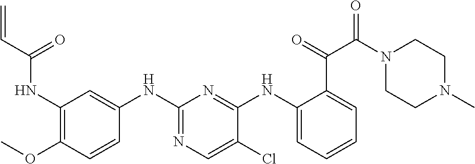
C1(NC(C=C)=O)=C(OC)C=CC(NC2=NC=C(Cl)C(NC3=CC=CC=C3C(=O)C(N3CCN(C)CC3)=O)=N2)=C1
